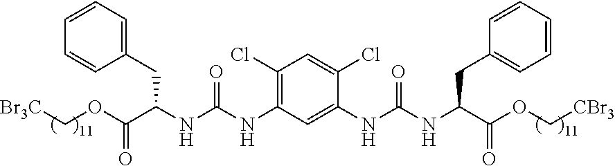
C1(NC(NC(C(OC[Br3C])=O)CC2=CC=CC=C2)=O)=C(Cl)C=C(Cl)C(NC(NC(C(OC[CBr3])=O)CC2=CC=CC=C2)=O)=C1
